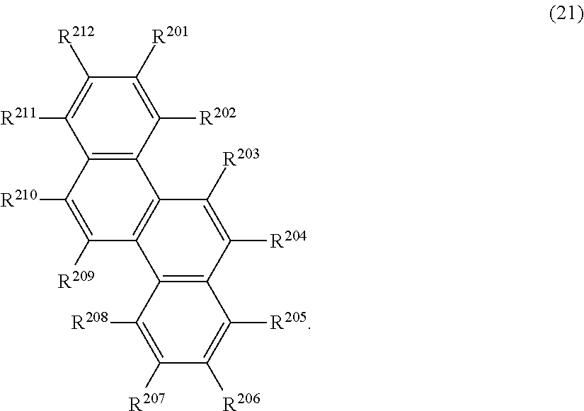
C12=C(C3=C(C([R204])=C1[R203])C([R205])=C([R206])C([R207])=C3[R208])C([R209])=C([R210])C1=C2C([R202])=C([R201])C([R212])=C1[R211]
